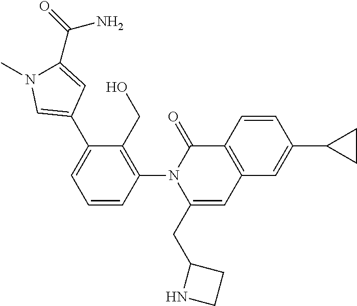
C1=CC(N2C(CC3NCC3)=CC3=C(C2=O)C=CC(C2CC2)=C3)=C(CO)C(C2=CN(C)C(C(=O)N)=C2)=C1
